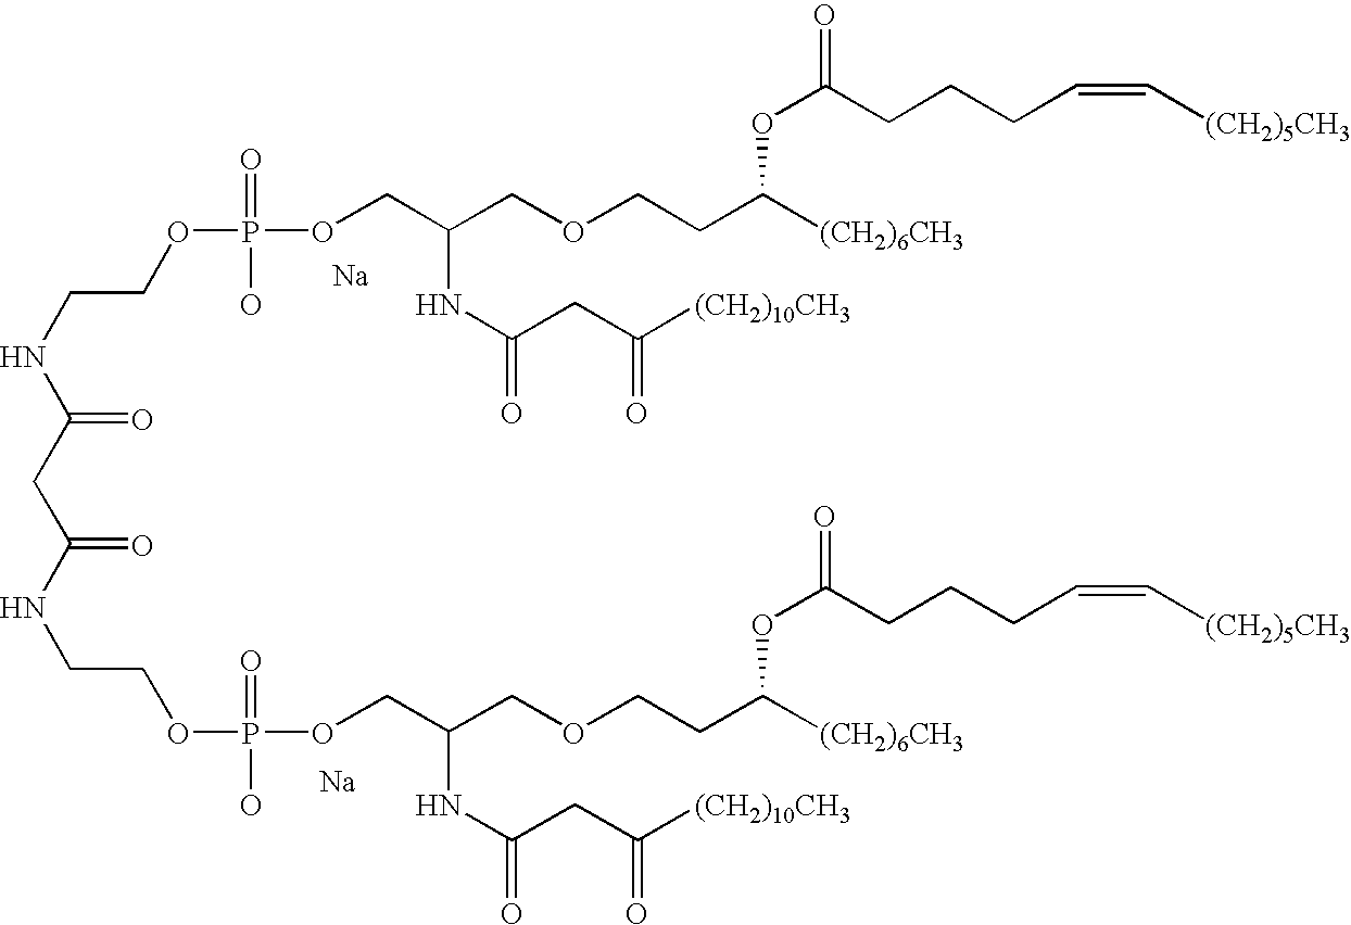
[Na].[Na].N(CCOP(OCC(COCCC([(CH2)6CH3])OC(=O)CCCC=C[(CH2)5CH3])NC(=O)CC([(CH2)10CH3])=O)(=O)O)C(=O)CC(NCCOP(O)(=O)OCC(COCCC([(CH2)6CH3])OC(=O)CCCC=C[(CH2)5CH3])NC(=O)CC([(CH2)10CH3])=O)=O
